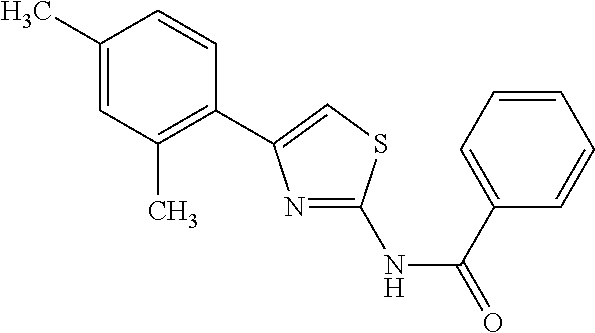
C1(C)=CC(C)=C(C2=CSC(NC(=O)C3=CC=CC=C3)=N2)C=C1
